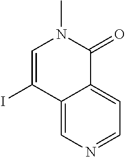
C1=C(I)C2=CN=CC=C2C(=O)N1C
